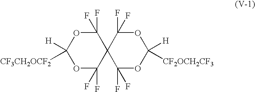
O1C(F)(F)C2(C(F)(F)OC1([H])[CF3CH2OCF2])C(F)(F)OC([H])([CF2OCH2CF3])OC2(F)F
